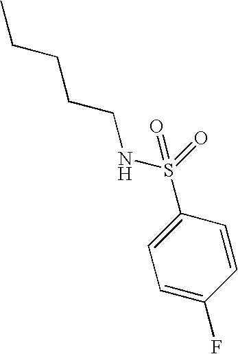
CCCCCNS(C1=CC=C(F)C=C1)(=O)=O
